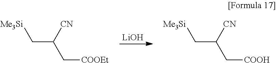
[LiOH].[Me3Si]CC(C[COOEt])[CN].[Me3Si]CC(C[COOH])[CN]
